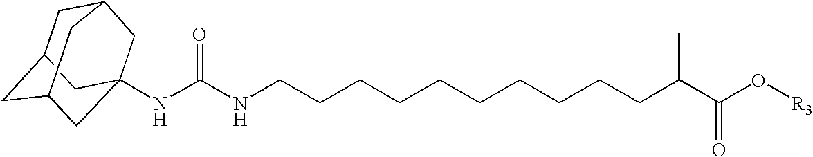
C1C2CC3CC(NC(NCCCCCCCCCCC(C(O[R3])=O)C)=O)(CC1C3)C2
